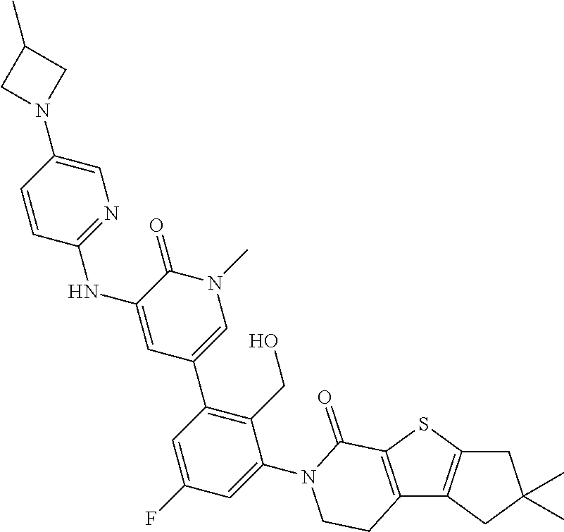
C12=C(SC3=C1CC(C)(C)C3)C(=O)N(C1=CC(F)=CC(C3=CN(C)C(=O)C(NC4=NC=C(N5CC(C)C5)C=C4)=C3)=C1CO)CC2
